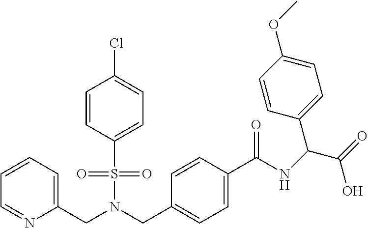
C1=CC=C(CN(CC2=CC=C(C(NC(C(=O)O)C3=CC=C(OC)C=C3)=O)C=C2)S(=O)(=O)C2=CC=C(Cl)C=C2)N=C1
